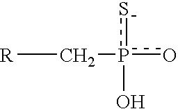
sp(o)(C[R])O
